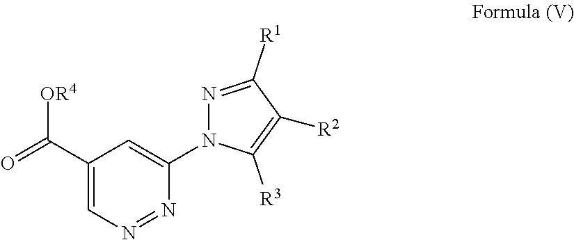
C1(C(=O)[OR4])=CN=NC(N2N=C([R1])C([R2])=C2[R3])=C1
